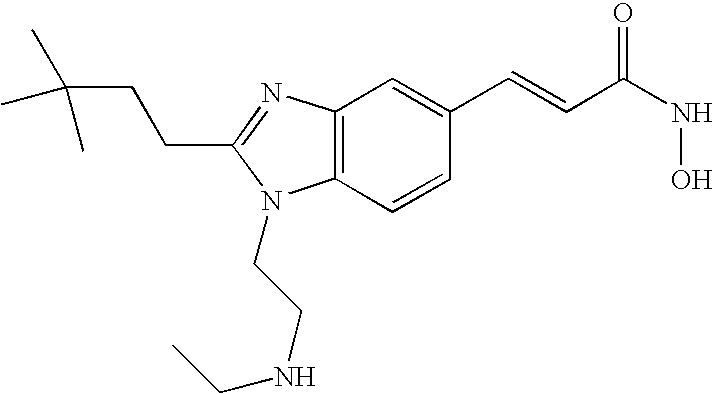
C12=C(N=C(CCC(C)(C)C)N1CCNCC)C=C(C=CC(NO)=O)C=C2
